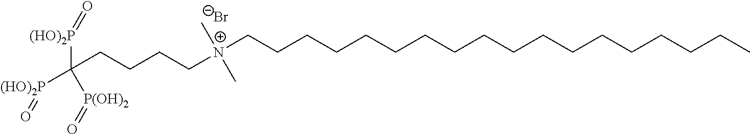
[Br-].C(C[N+](C)(CCCCCCCCCCCCCCCCCC)C)CCC([(HO)2P]=O)([P(OH)2]=O)[(HO)2P]=O
